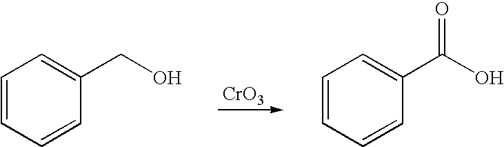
[CrO3].C1=CC=CC(CO)=C1.C1=CC=CC(C(O)=O)=C1
